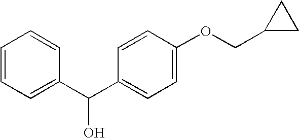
C1=CC=C(C(C2=CC=C(OCC3CC3)C=C2)O)C=C1
